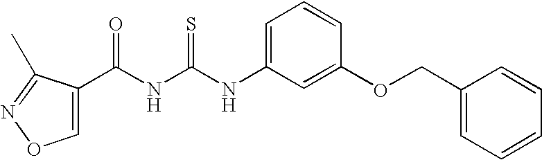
C(NC(NC1=CC=CC(OCC2=CC=CC=C2)=C1)=S)(=O)C1=CON=C1C
